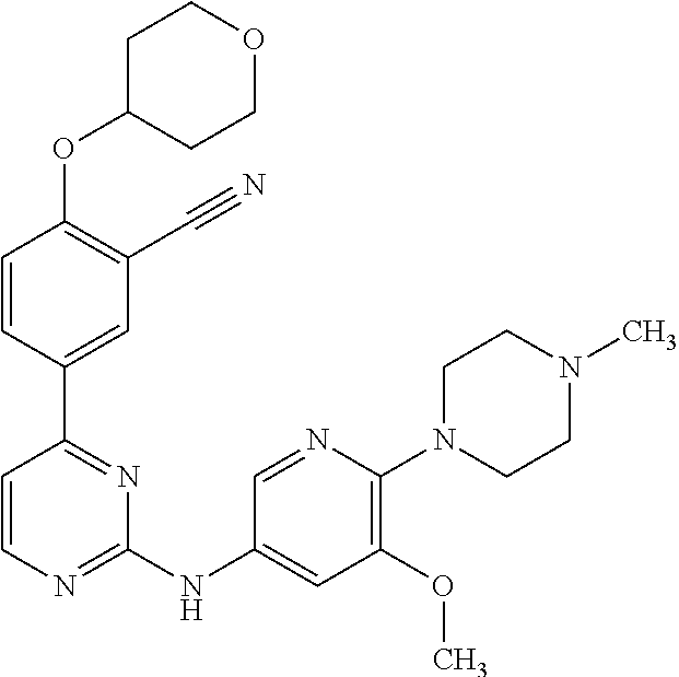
O(C1=C(C#N)C=C(C2=NC(NC3=CC(OC)=C(N4CCN(C)CC4)N=C3)=NC=C2)C=C1)C1CCOCC1
